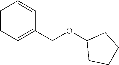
C1=CC=CC(COC2CCCC2)=C1
